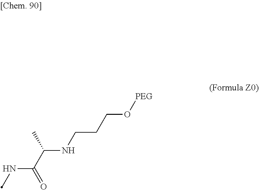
O(CCCNC(C(NC)=O)C)[PEG]
